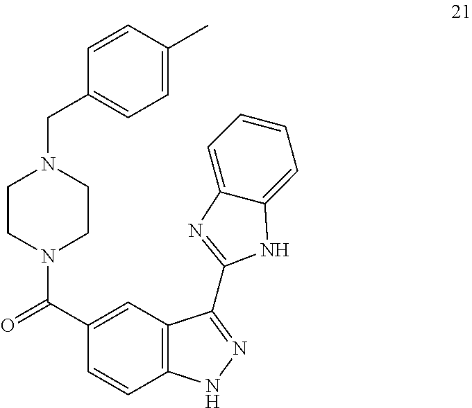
O=C(C1=CC2=C(C=C1)NN=C2C1=NC2=CC=CC=C2N1)N1CCN(CC2=CC=C(C)C=C2)CC1
